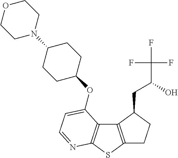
C1C2=C(C(CC(O)C(F)(F)F)C1)C1=C(S2)N=CC=C1OC1CCC(N2CCOCC2)CC1
